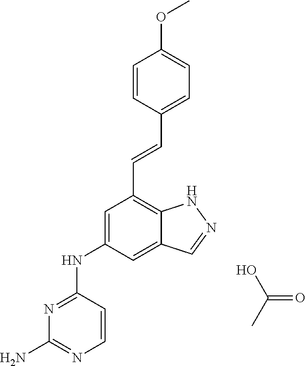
OC(=O)C.N1=C(NC2=CC(C=CC3=CC=C(OC)C=C3)=C3C(=C2)C=NN3)C=CN=C1N
